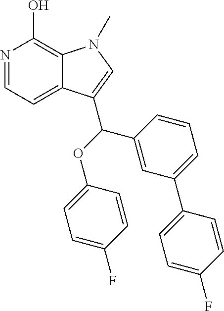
N1=CC=C2C(=C1O)N(C)C=C2C(OC1=CC=C(F)C=C1)C1=CC(C2=CC=C(F)C=C2)=CC=C1
